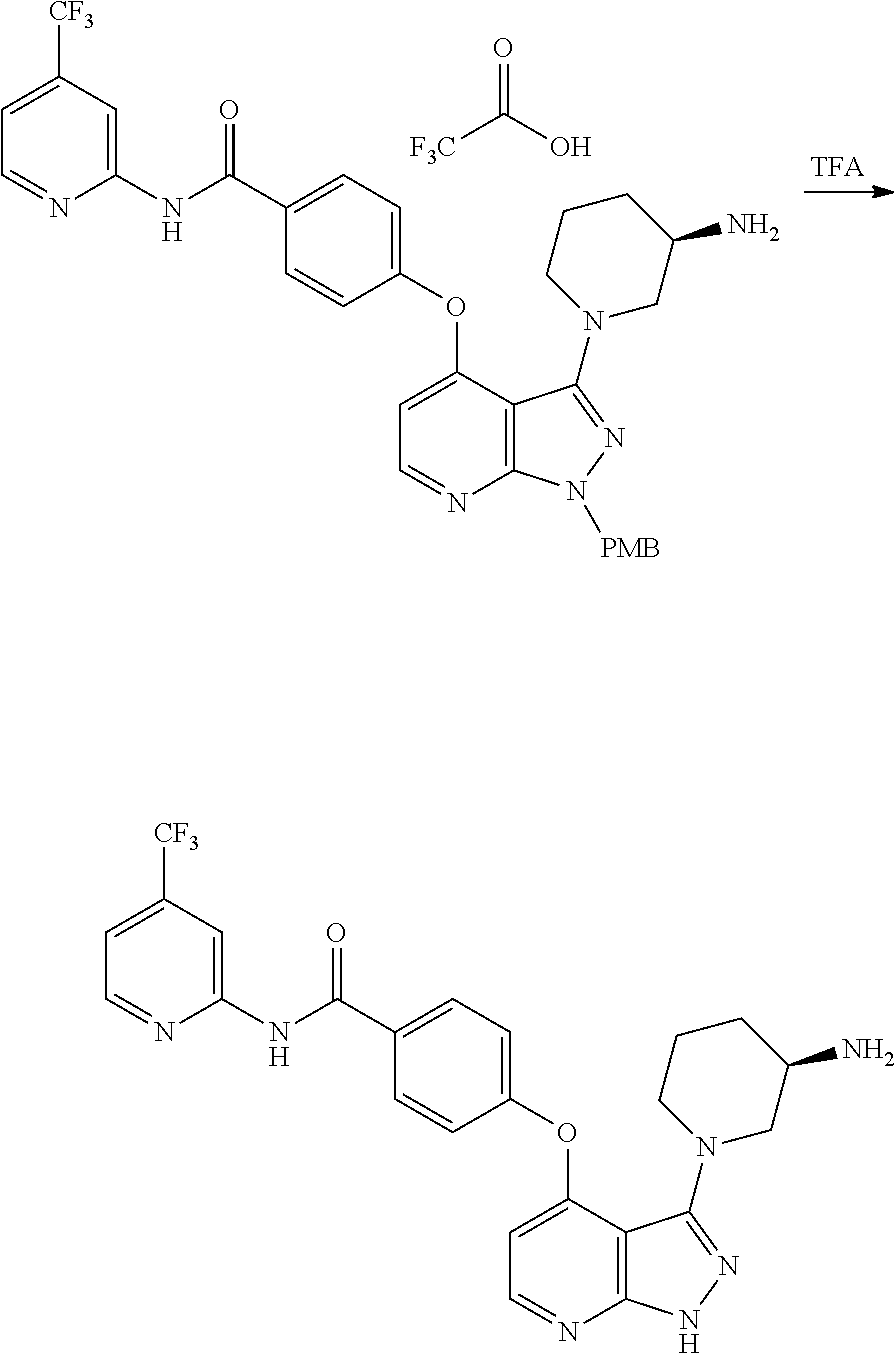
N(C(C1=CC=C(OC2=CC=NC3=C2C(N2CC(N)CCC2)=NN3)C=C1)=O)C1=CC([CF3])=CC=N1.N(C(C1=CC=C(OC2=CC=NC3=C2C(N2CC(N)CCC2)=NN3[PMB])C=C1)=O)C1=CC([CF3])=CC=N1.[F3C]C(O)=O
